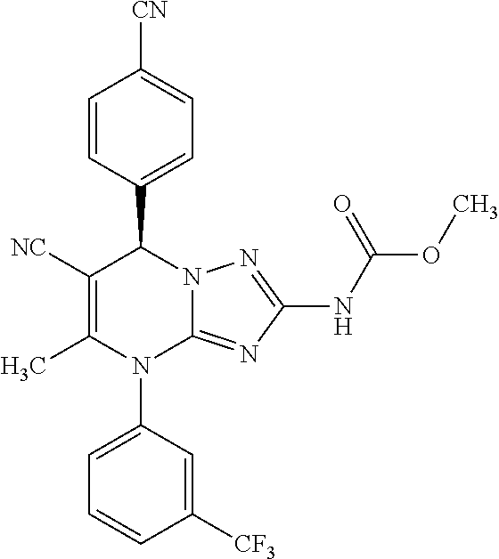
C1([NC])=C(C)N(C2=CC=CC([CF3])=C2)C2=NC(NC(OC)=O)=NN2C1C1=CC=C([CN])C=C1
